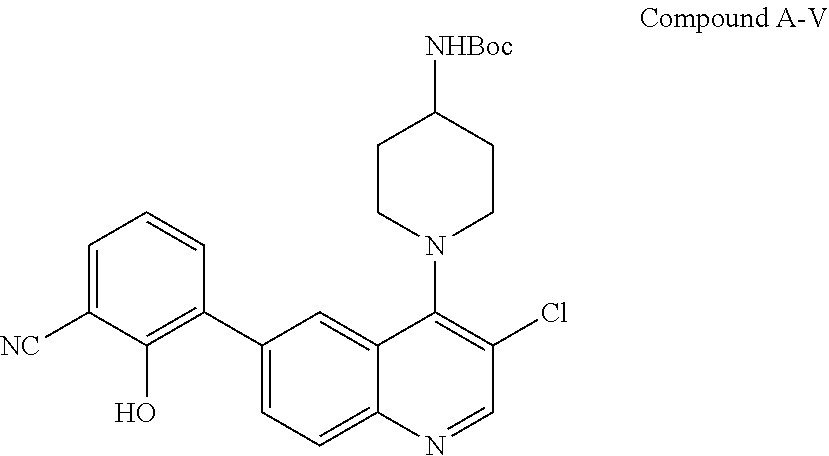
C1(C2=C(O)C([NC])=CC=C2)=CC=C2C(=C1)C(N1CCC([NHBoc])CC1)=C(Cl)C=N2
